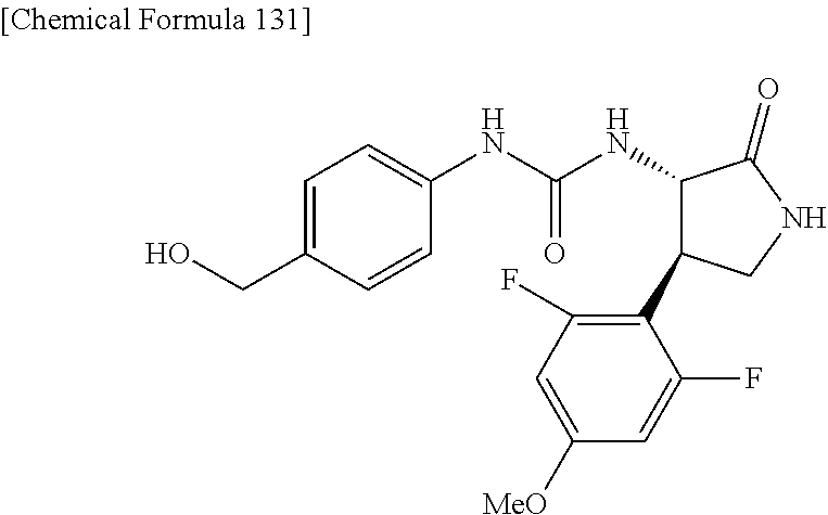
C1=C(CO)C=CC(NC(NC2C(C3=C(F)C=C([MeO])C=C3F)CNC2=O)=O)=C1
